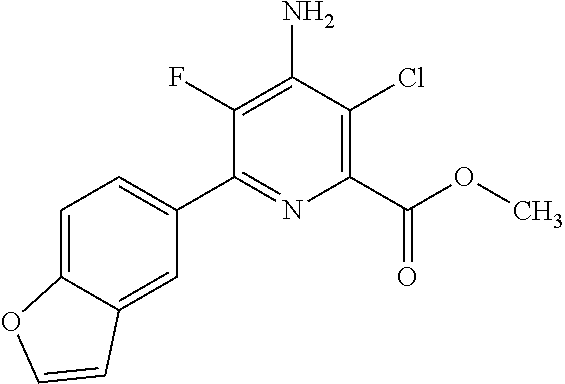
C1(F)=C(N)C(Cl)=C(C(OC)=O)N=C1C1=CC=C2C(=C1)C=CO2
